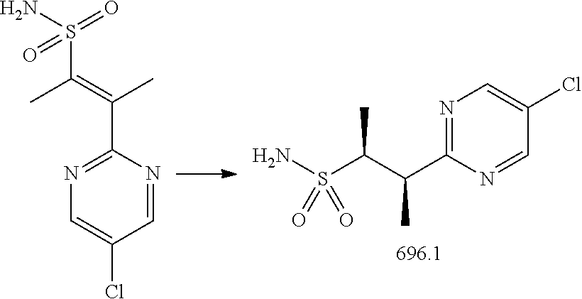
C1=C(Cl)C=NC(C(C)=C(C)S(=O)(N)=O)=N1.N1=C(C(C(S(N)(=O)=O)C)C)N=CC(Cl)=C1
